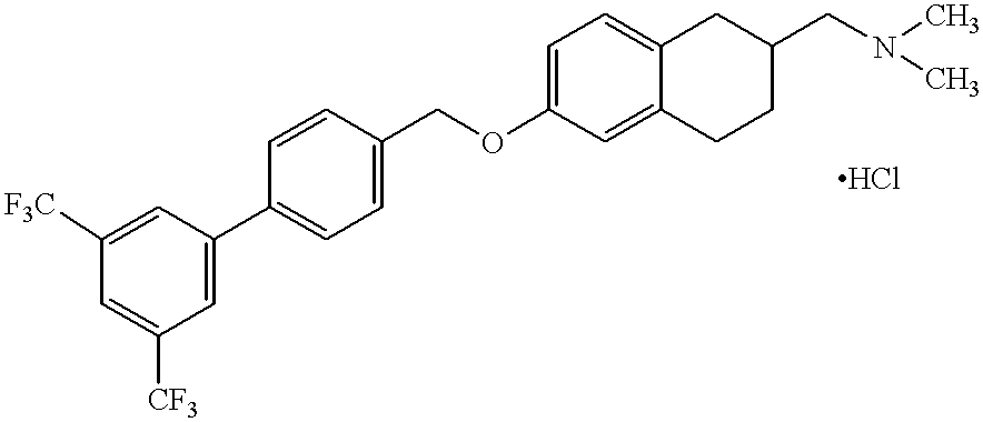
O(C1=CC=C2C(=C1)CCC(CN(C)C)C2)CC1=CC=C(C2=CC([CF3])=CC([F3C])=C2)C=C1
